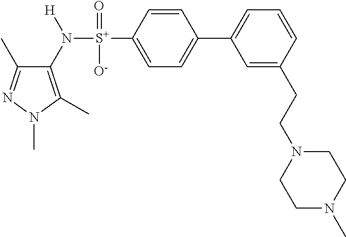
C1(C)=NN(C)C(C)=C1N([S+](C1=CC=C(C2=CC=CC(CCN3CCN(C)CC3)=C2)C=C1)(=O)[O-])[H]
